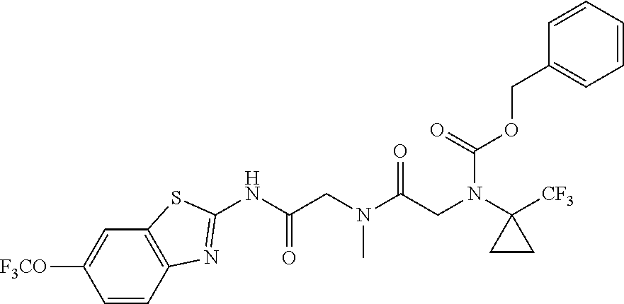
C1=CC=CC(COC(N(C2([CF3])CC2)CC(N(CC(NC2=NC3=C(S2)C=C([F3CO])C=C3)=O)C)=O)=O)=C1
